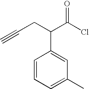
C1=CC=C(C)C=C1C(CC#C)C(Cl)=O
